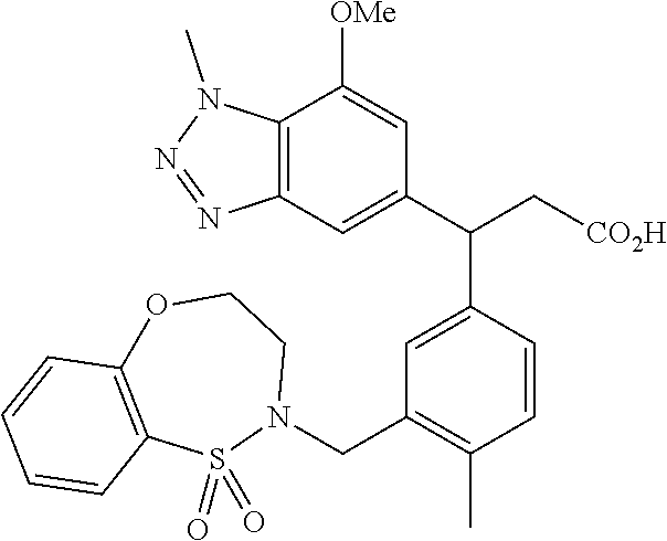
C12=C(C=C(C(C[CO2H])C3=CC(CN4CCOC5=C(S4(=O)=O)C=CC=C5)=C(C)C=C3)C=C1[OMe])N=NN2C
